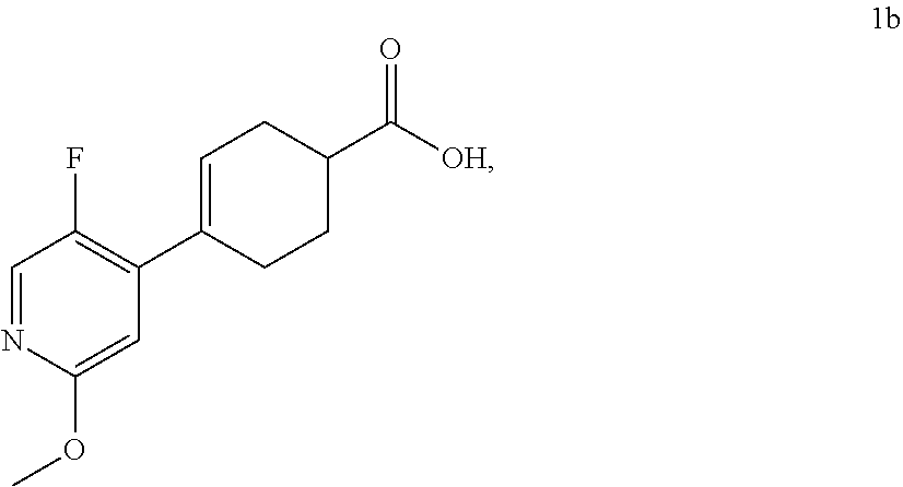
C1=NC(OC)=CC(C2=CCC(C([OH])=O)CC2)=C1F
